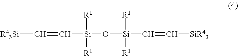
[Si]([R1])([R1])(C=C[SiR43])O[Si](C=C[R43Si])([R1])[R1]
